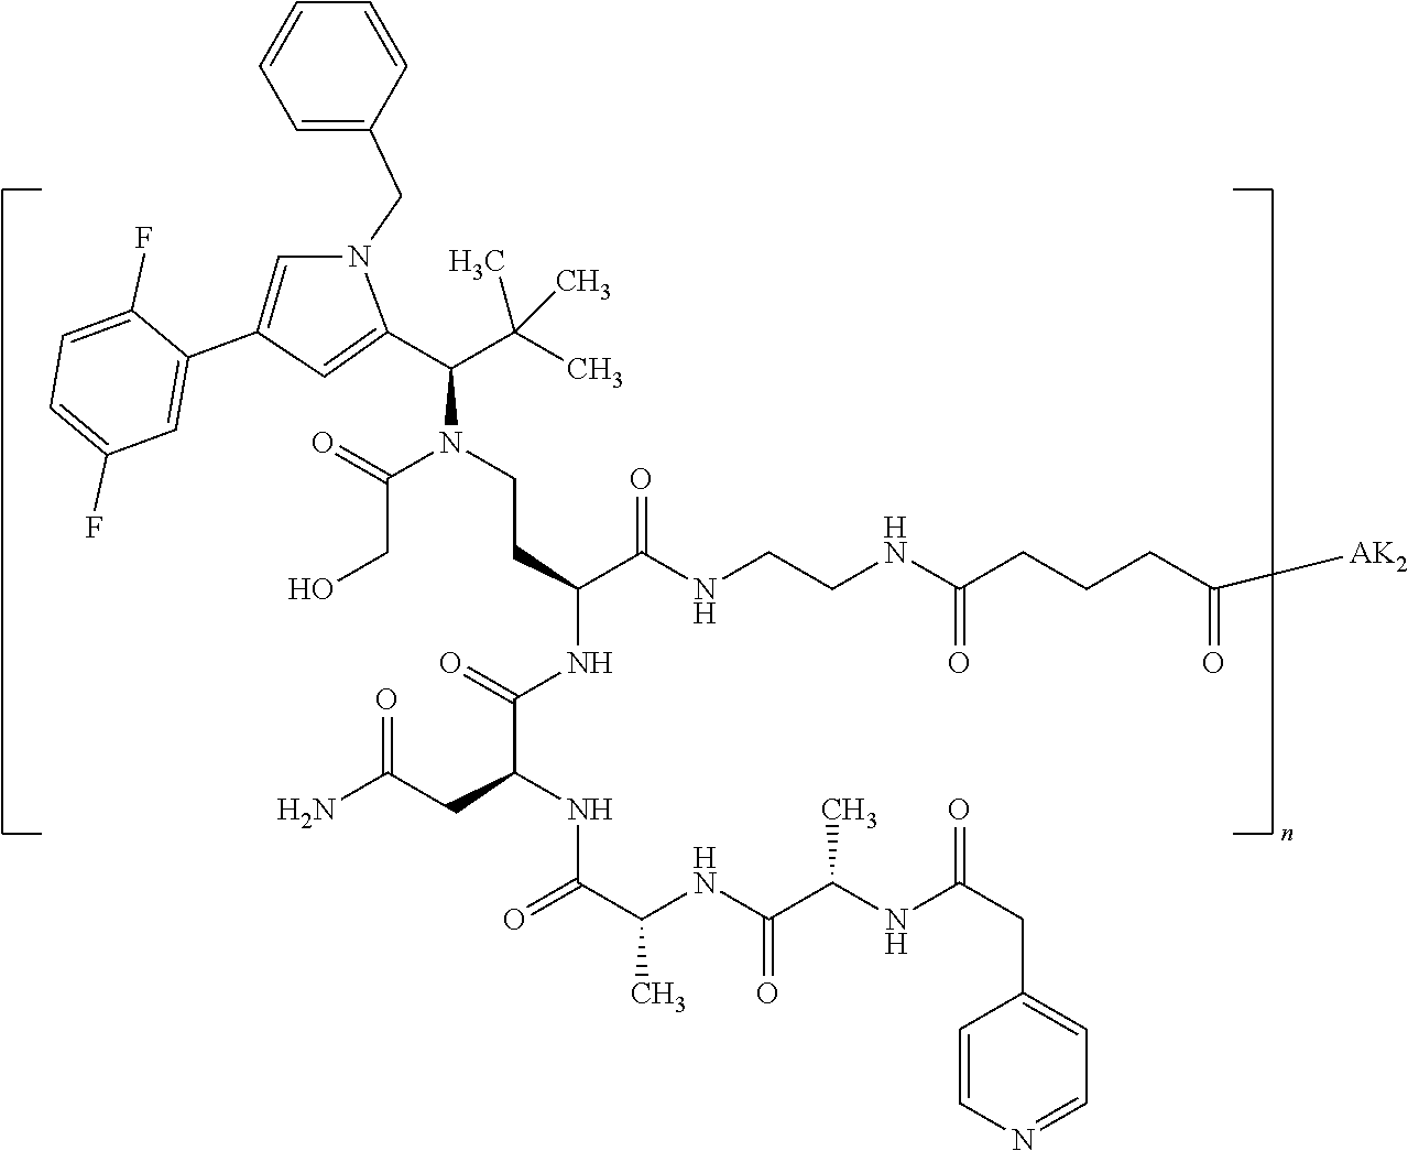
C(C(C(NCCNC(CCCC([AK2])=O)=O)=O)NC(C(CC(N)=O)NC(=O)C(NC(C(NC(CC1=CC=NC=C1)=O)C)=O)C)=O)CN(C(C(C)(C)C)C1=CC(C2=CC(F)=CC=C2F)=CN1CC1=CC=CC=C1)C(CO)=O
